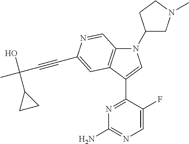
N1(C2CN(C)CC2)C2=C(C(C3=NC(N)=NC=C3F)=C1)C=C(C#CC(C)(O)C1CC1)N=C2
